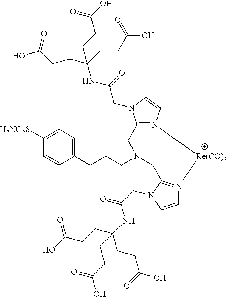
C1([H2NO2S])=CC=C(CCCN23CC4=N(C=CN4CC(NC(CCC(=O)O)(CCC(=O)O)CCC(=O)O)=O)[Re(CO)3]2N2=C(C3)N(CC(=O)NC(CCC(=O)O)(CCC(=O)O)CCC(=O)O)C=C2)C=C1
